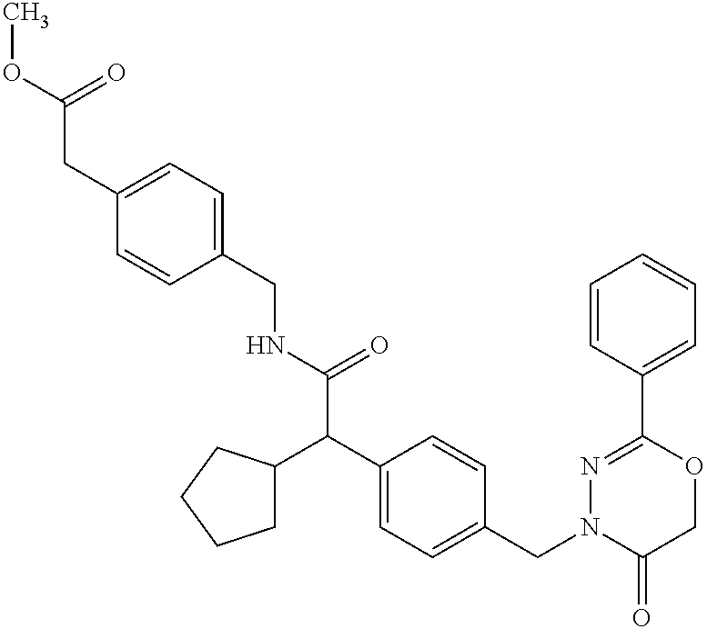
C(NC(C(C1=CC=C(CN2C(=O)COC(C3=CC=CC=C3)=N2)C=C1)C1CCCC1)=O)C1=CC=C(CC(OC)=O)C=C1
